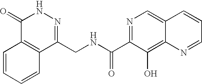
N1=C(C(NCC2=NNC(=O)C3=C2C=CC=C3)=O)C(O)=C2C(=C1)C=CC=N2
